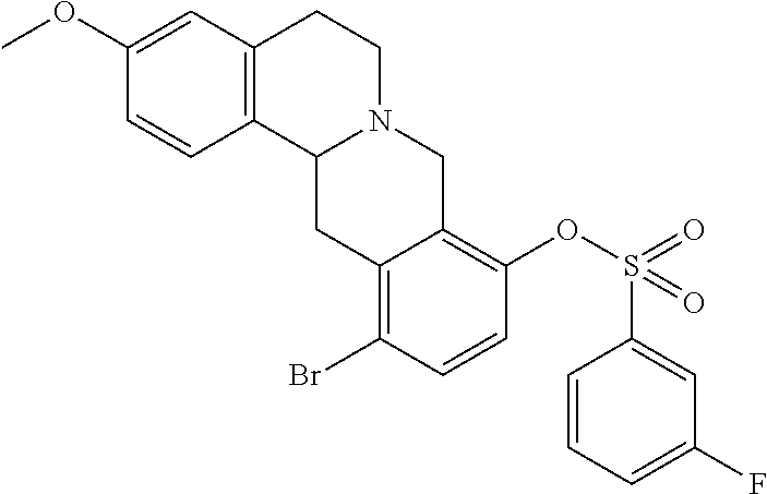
C1=CC2=C(C=C1OC)CCN1C2CC2=C(Br)C=CC(OS(=O)(=O)C3=CC(F)=CC=C3)=C2C1
